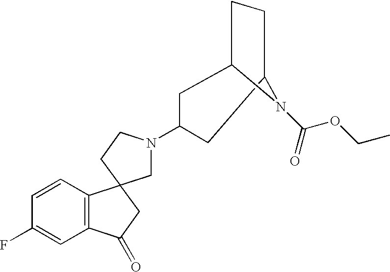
C12=C(C=CC(F)=C1)C1(CC2=O)CN(C2CC3CCC(C2)N3C(OCC)=O)CC1
